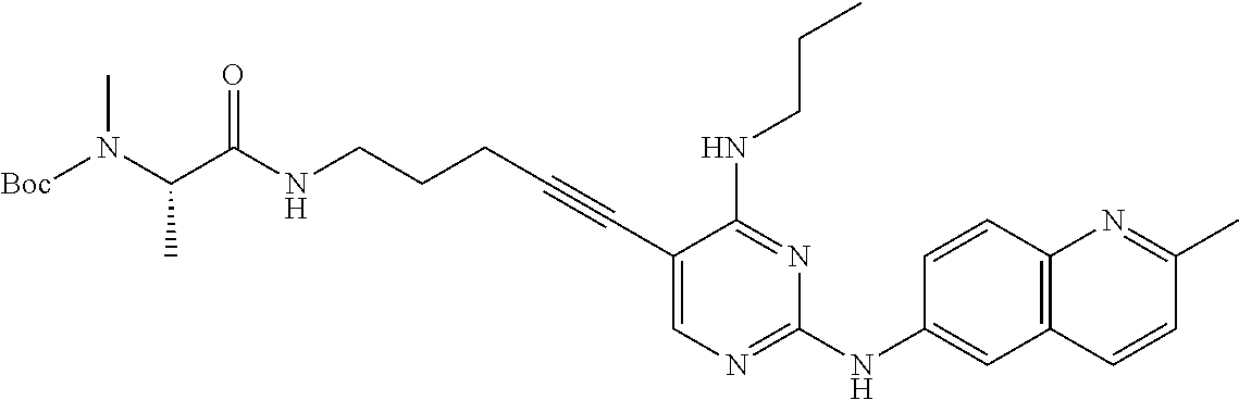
C(NCCCC#CC1=CN=C(NC2=CC3=C(C=C2)N=C(C)C=C3)N=C1NCCC)(=O)C(N([Boc])C)C
